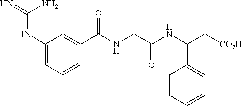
C1(NC(=N)N)=CC=CC(C(NCC(NC(C[CO2H])C2=CC=CC=C2)=O)=O)=C1
